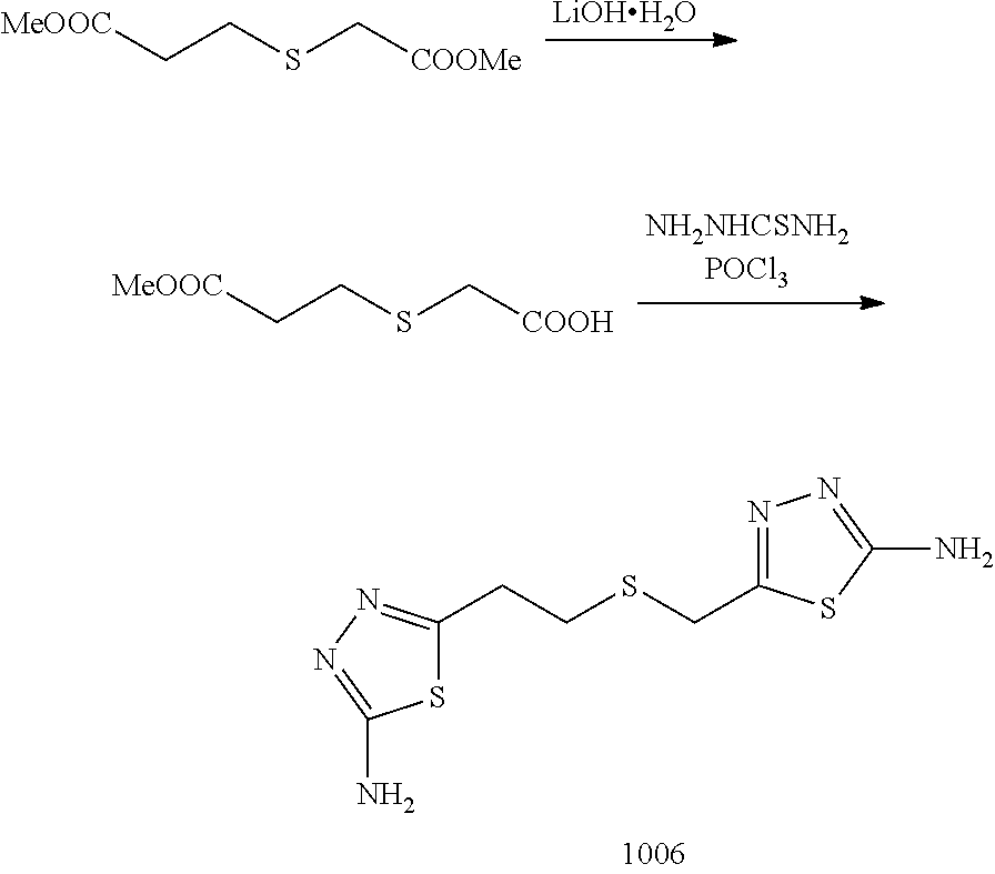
[LiOHH2O].[MeOOC]CCSC[COOMe].[MeOOC]CCSC[COOH].S1C(CCSCC2=NN=C(N)S2)=NN=C1N
